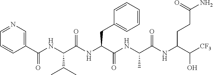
C1=CC(C(NC(C(NC(C(NC(C(NC(C([CF3])O)CCC(N)=O)=O)C)=O)CC2=CC=CC=C2)=O)C(C)C)=O)=CN=C1
